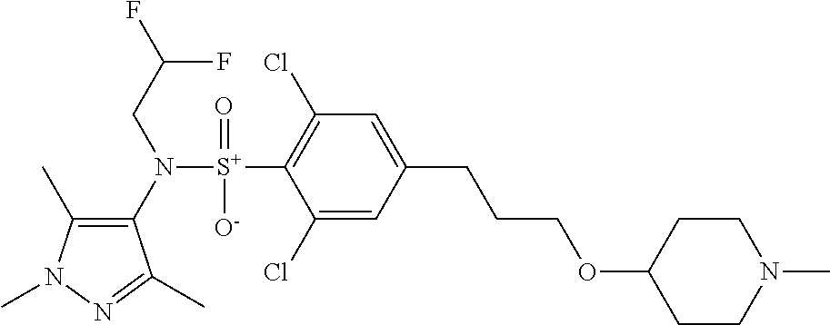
C1(C)=C(N([S+](C2=C(Cl)C=C(CCCOC3CCN(C)CC3)C=C2Cl)(=O)[O-])CC(F)F)C(C)=NN1C
